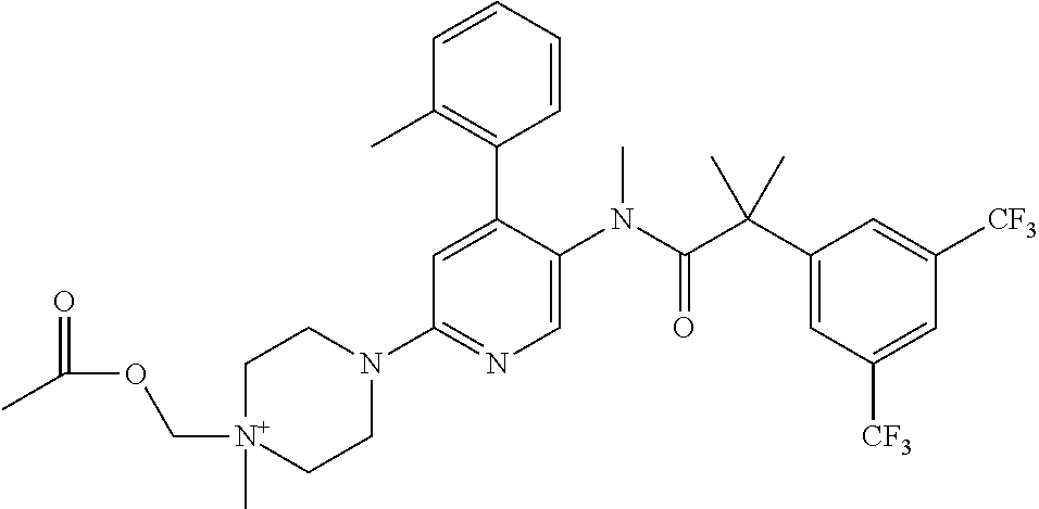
C1[N+](COC(C)=O)(C)CCN(C2=NC=C(N(C(C(C3=CC([CF3])=CC([CF3])=C3)(C)C)=O)C)C(C3=C(C)C=CC=C3)=C2)C1
